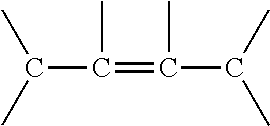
C(C(=C(C(C)C)C)C)(C)C
